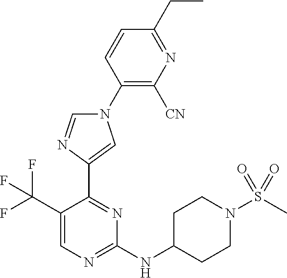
C1=CC(CC)=NC([CN])=C1N1C=NC(C2=NC(NC3CCN(S(=O)(=O)C)CC3)=NC=C2C(F)(F)F)=C1
